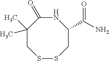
N1C(=O)C(C)(C)CSSCC1C(N)=O
